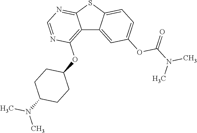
C12=C(OC3CCC(N(C)C)CC3)N=CN=C1SC1=CC=C(OC(=O)N(C)C)C=C21
